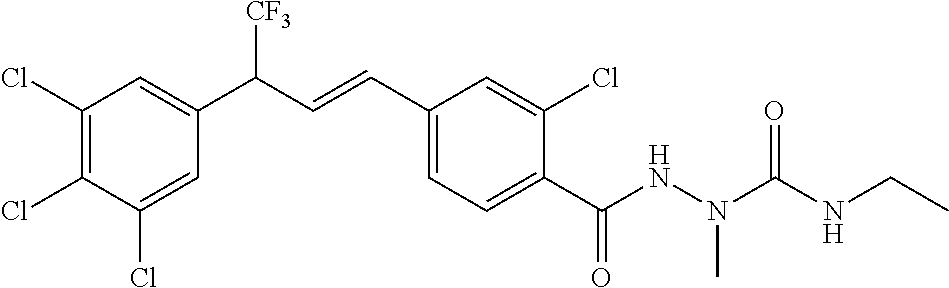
C1(Cl)=C(Cl)C(Cl)=CC(C(C=CC2=CC=C(C(NN(C)C(=O)NCC)=O)C(Cl)=C2)[CF3])=C1
